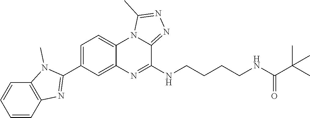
C1=CC2=C(C=C1)N(C)C(C1=CC=C3C(=C1)N=C(NCCCCNC(C(C)(C)C)=O)C1=NN=C(C)N31)=N2
